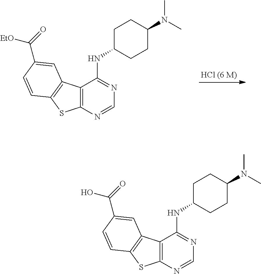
C12=C(N=CN=C1NC1CCC(N(C)C)CC1)SC1=C2C=C(C([EtO])=O)C=C1.[HCl (6 M)].C12=C(N=CN=C1NC1CCC(N(C)C)CC1)SC1=C2C=C(C(O)=O)C=C1
